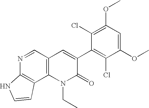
N1=CC2=C(C3=C1NC=C3)N(CC)C(=O)C(C1=C(Cl)C(OC)=CC(OC)=C1Cl)=C2
